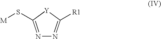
N1=C(S[M])[Y]C([R1])=N1
